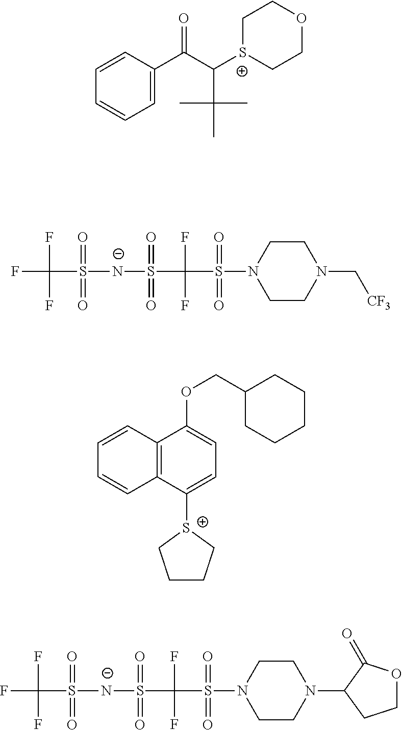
C1=C(C(C([S+]2CCOCC2)C(C)(C)C)=O)C=CC=C1.C12=C(C([S+]3CCCC3)=CC=C1OCC1CCCCC1)C=CC=C2.FC(S(=O)(=O)[N-]S(=O)(C(F)(S(=O)(N1CCN(C[CF3])CC1)=O)F)=O)(F)F.N1(S(C(S([N-]S(C(F)(F)F)(=O)=O)(=O)=O)(F)F)(=O)=O)CCN(C2CCOC2=O)CC1
